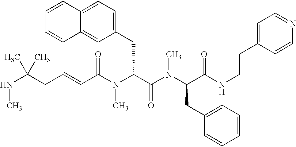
N(C(CC=CC(N(C(C(=O)N(C)C(CC1=CC=CC=C1)C(=O)NCCC1=CC=NC=C1)CC1=CC=C2C(=C1)C=CC=C2)C)=O)(C)C)C
